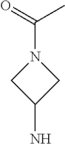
C(N1CC(N)C1)(=O)C
